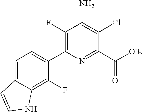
C1=C2C(=C(F)C(C3=C(F)C(N)=C(Cl)C(C([O-K+])=O)=N3)=C1)NC=C2
